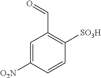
C1=C([O2N])C=CC([SO3H])=C1C=O
